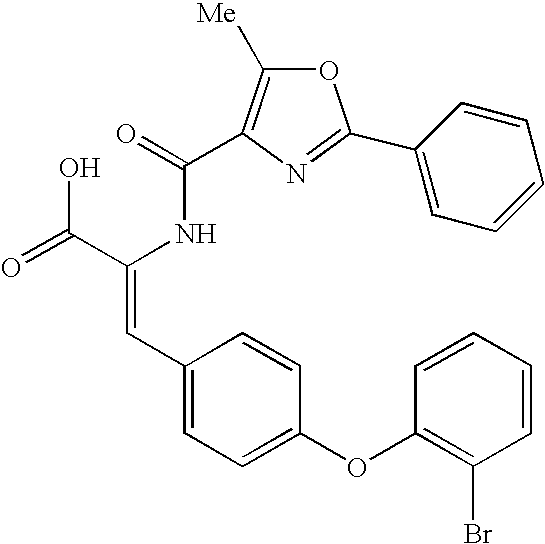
C(=O)(NC(C(=O)O)=CC1=CC=C(OC2=C(Br)C=CC=C2)C=C1)C1=C([Me])OC(C2=CC=CC=C2)=N1
